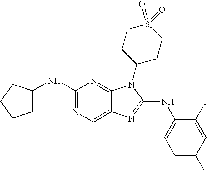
N1=C(NC2CCCC2)N=C2C(=C1)N=C(NC1=CC=C(F)C=C1F)N2C1CCS(=O)(=O)CC1
